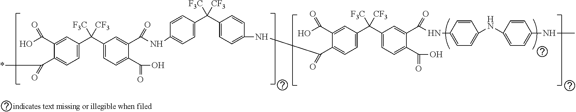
C1(C(O)=O)=CC(C(C2=CC=C(C(O)=O)C(C(NC3=CC=C(C(C4=CC=C(NC(C5=CC=C(C(C6=CC=C(C(O)=O)C(C(NC7=CC=C(NC8=CC=C(NC)C=C8)C=C7)=O)=C6)([F3C])[CF3])C=C5C(O)=O)=O)C=C4)([F3C])[CF3])C=C3)=O)=C2)([F3C])[CF3])=CC=C1C(*)=O
